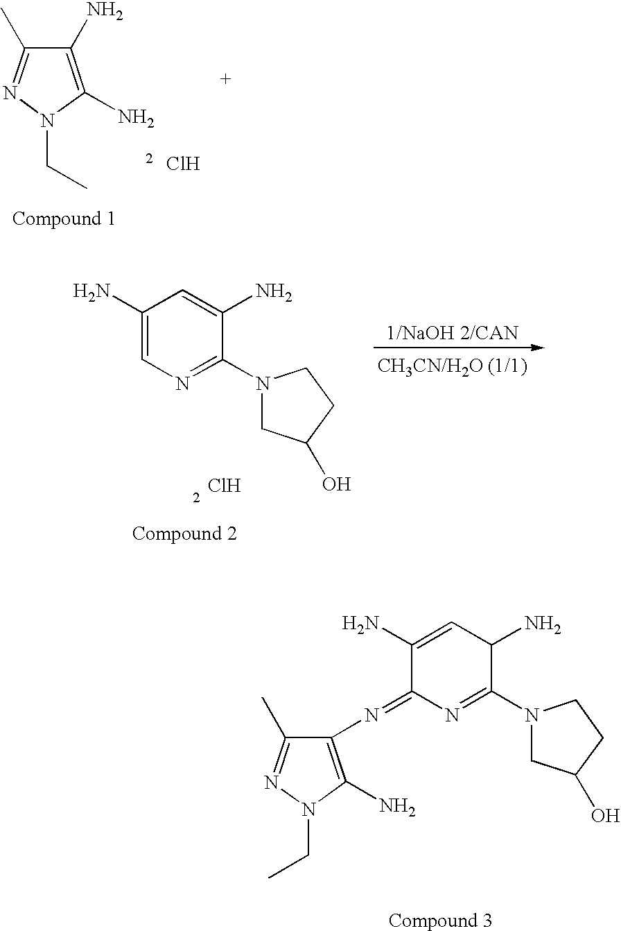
C1(N)=C(N)N(CC)N=C1C.Cl.C1(N)=CN=C(N2CC(O)CC2)C(N)=C1.Cl.C1(N=C2C(N)=CC(N)C(N3CC(O)CC3)=N2)=C(N)N(CC)N=C1C
